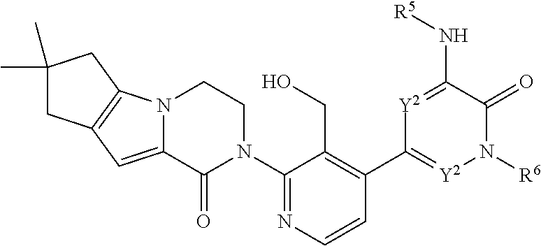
N12C(=CC3=C1CC(C)(C)C3)C(=O)N(C1=NC=CC(C3=[Y2]N([R6])C(=O)C(N[R5])=[Y2]3)=C1CO)CC2
